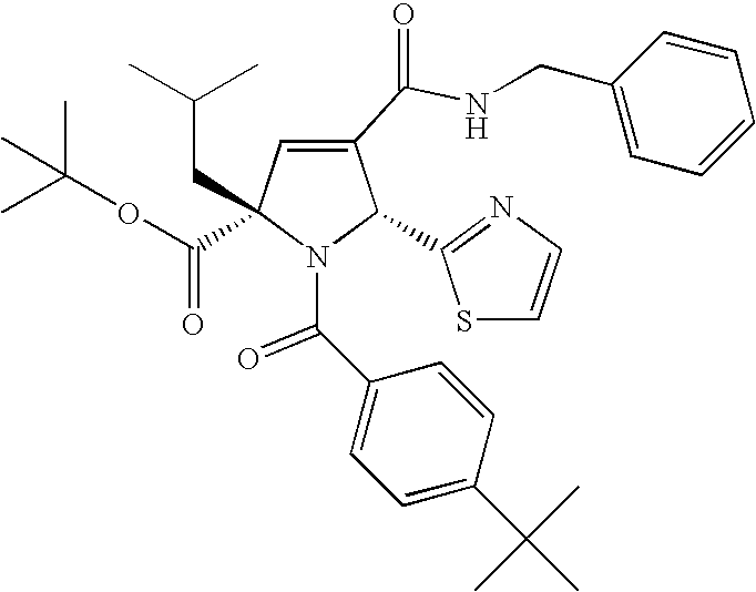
C1(C(NCC2=CC=CC=C2)=O)=CC(C(=O)OC(C)(C)C)(CC(C)C)N(C(C2=CC=C(C(C)(C)C)C=C2)=O)C1C1=NC=CS1
